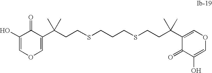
C1(C(CCSCCCSCCC(C2=COC=C(O)C2=O)(C)C)(C)C)=COC=C(O)C1=O
